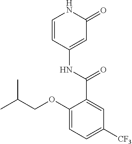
C1=CC(NC(C2=CC([CF3])=CC=C2OCC(C)C)=O)=CC(=O)N1
